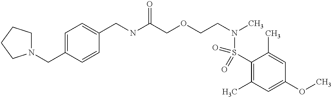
C1(CNC(COCCN(C)S(C2=C(C)C=C(OC)C=C2C)(=O)=O)=O)=CC=C(CN2CCCC2)C=C1
